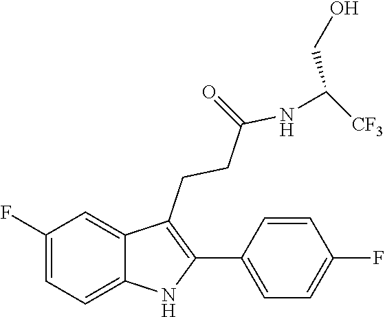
C1=CC(F)=CC=C1C1=C(CCC(=O)NC([CF3])CO)C2=CC(F)=CC=C2N1
